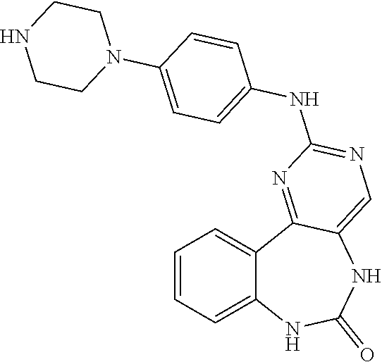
C1=CC=C2C(=C1)C1=NC(NC3=CC=C(N4CCNCC4)C=C3)=NC=C1NC(=O)N2
